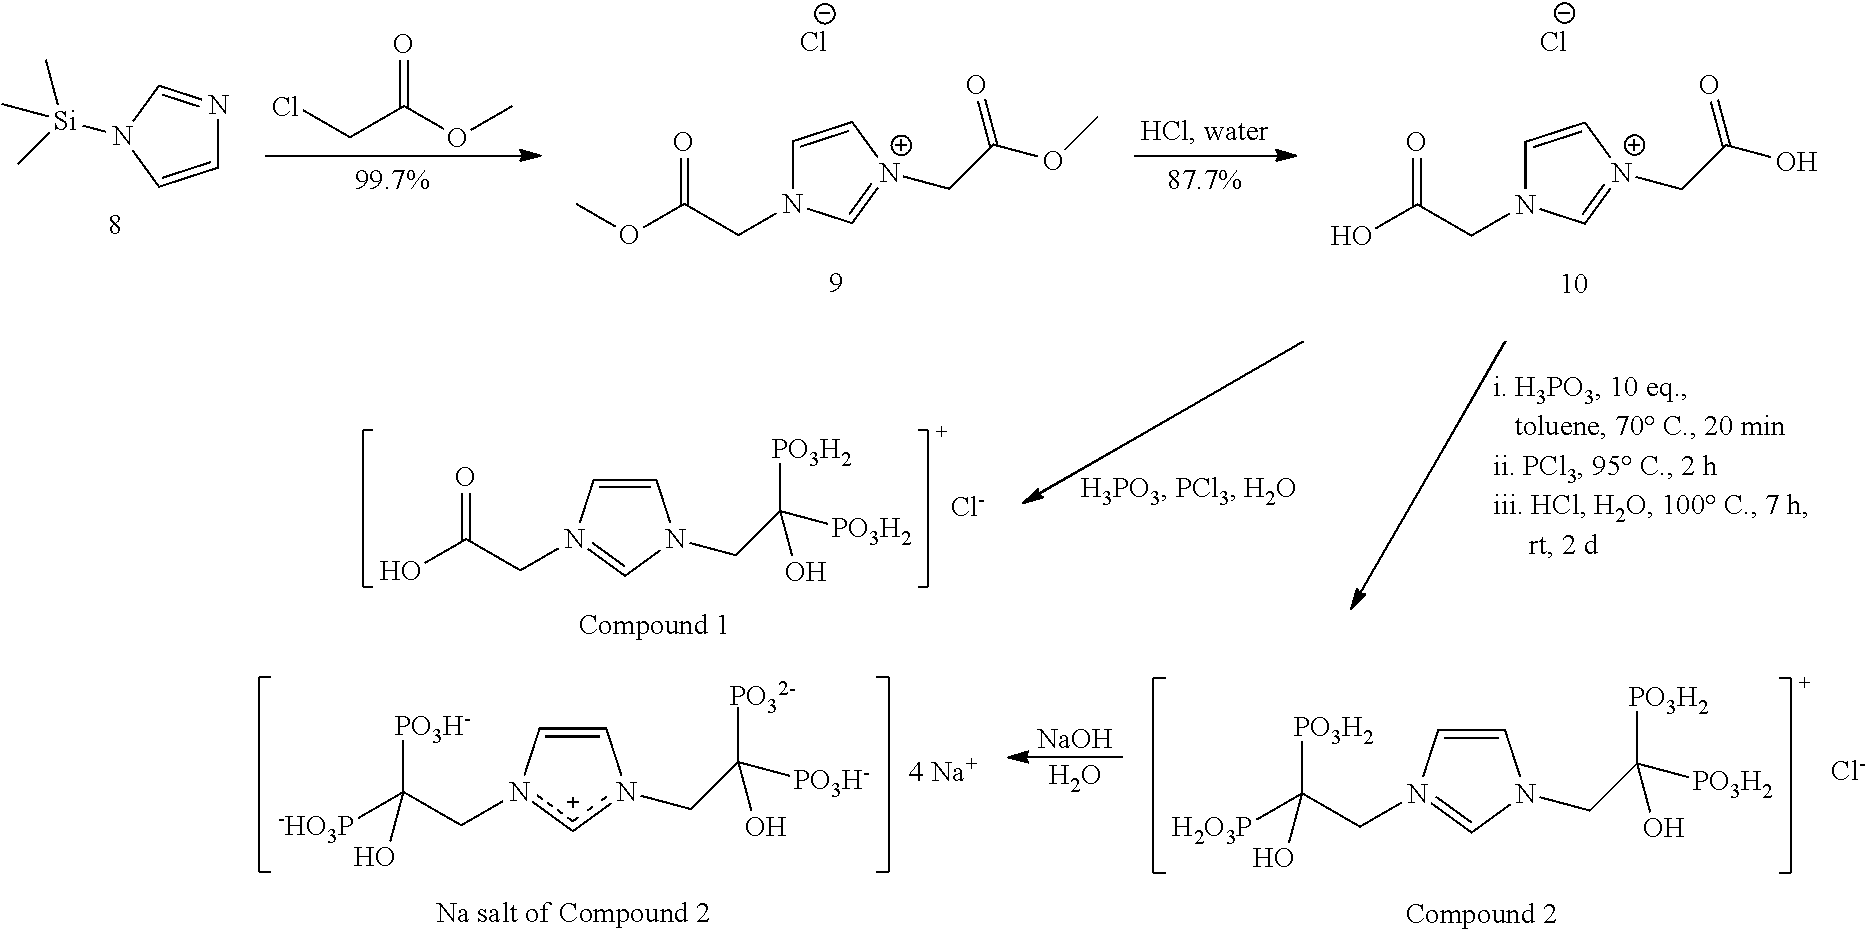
N1=CN([Si](C)(C)C)C=C1.ClCC(OC)=O.COC(CN1C=C[N+](CC(OC)=O)=C1)=O.[Cl-].OC(CN1C=C[N+](CC(O)=O)=C1)=O.[Cl-].OC(CN1=CN(CC([PO3H2])([PO3H2])O)C=C1)=O.[Cl-].[-HO3P]C(Cn1[c+]n(CC([PO3H-])([PO32-])O)C=C1)([PO3H-])O.[NaOH].O.[H2O3P]C(CN1=CN(CC([PO3H2])([PO3H2])O)C=C1)([PO3H2])O.[Cl-]
